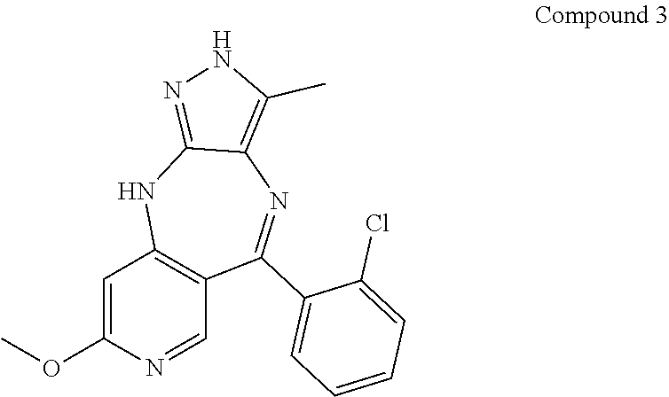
C1=C(OC)N=CC2=C1NC1=NNC(C)=C1N=C2C1=CC=CC=C1Cl
